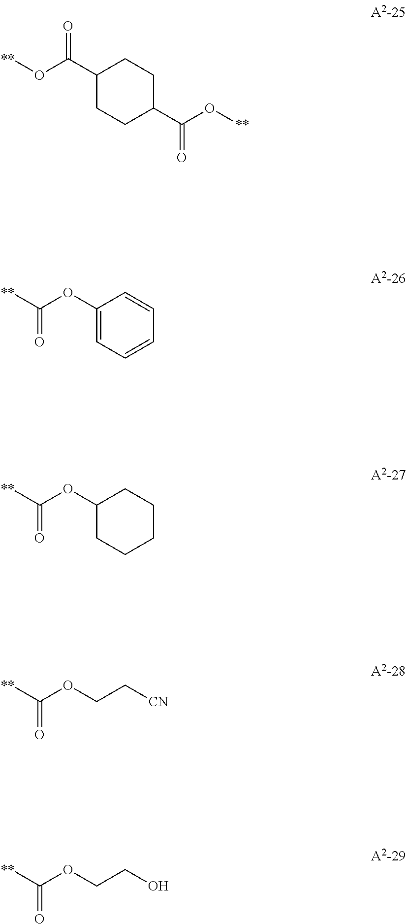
C1(C(O[**])=O)CCC(C(=O)O[**])CC1.C1(OC([**])=O)=CC=CC=C1.C1(OC([**])=O)CCCCC1.[**]C(OCC[CN])=O.[**]C(OCCO)=O
